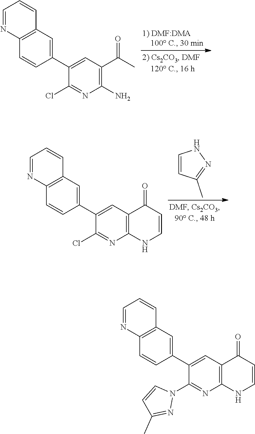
C1=NC2=C(C=C1)C=C(C1=CC(C(C)=O)=C(N)N=C1Cl)C=C2.C1=CC(C)=NN1.C1=NC2=C(C=C1)C=C(C1=CC3=C(N=C1Cl)NC=CC3=O)C=C2.C1=NC2=C(C=C1)C=C(C1=CC3=C(N=C1N1C=CC(C)=N1)NC=CC3=O)C=C2
